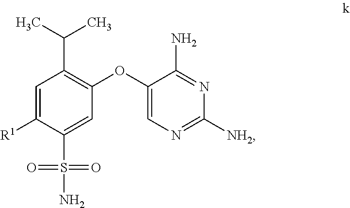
C1=C([R1])C(S(N)(=O)=O)=CC(OC2=CN=C([NH2])N=C2N)=C1C(C)C
